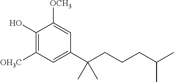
C1(O)=C([OH3C])C=C(C(CCCC(C)C)(C)C)C=C1[OCH3]
